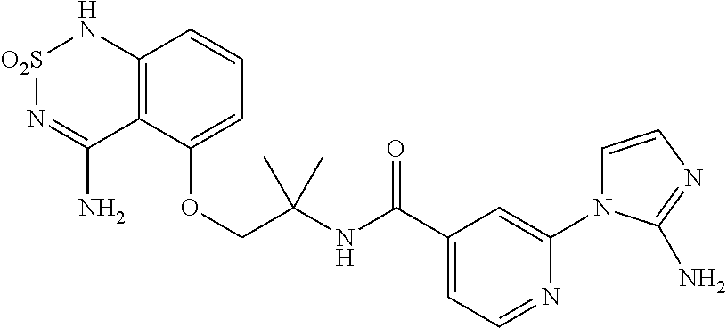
C12=C(C(OCC(NC(C3=CC=NC(N4C=CN=C4N)=C3)=O)(C)C)=CC=C1)C(N)=N[O2S]N2
